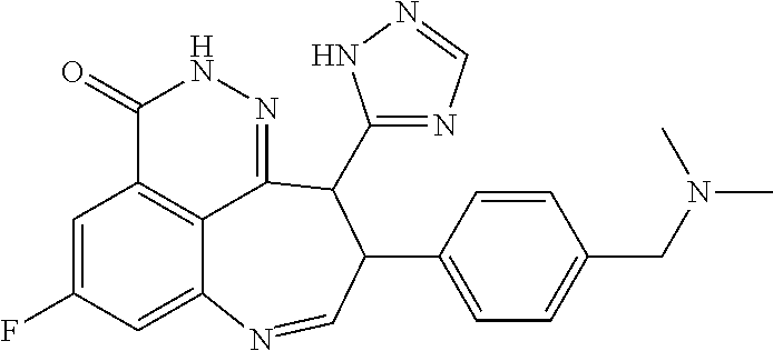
C1=C(F)C=C2C3=C1C(=O)NN=C3C(C1=NC=NN1)C(C1=CC=C(CN(C)C)C=C1)C=N2
